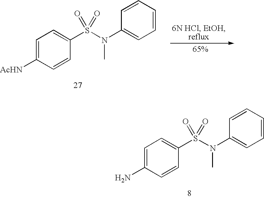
C1=C([AcHN])C=CC(S(N(C2=CC=CC=C2)C)(=O)=O)=C1.C1=C(N)C=CC(S(N(C2=CC=CC=C2)C)(=O)=O)=C1
